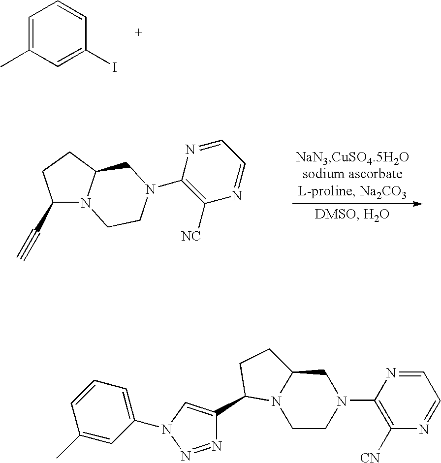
C1=C(C)C=C(I)C=C1.C1(C#C)N2C(CC1)CN(C1=C([NC])N=CC=N1)CC2.C1(N2CC3N(CC2)C(C2=CN(C4=CC=CC(C)=C4)N=N2)CC3)=C([CN])N=CC=N1
